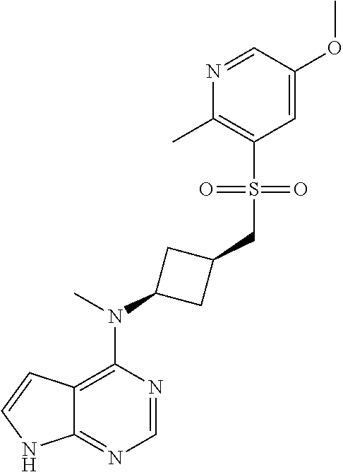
N1=CN=C2C(=C1N(C)C1CC(CS(C3=C(C)N=CC(OC)=C3)(=O)=O)C1)C=CN2
